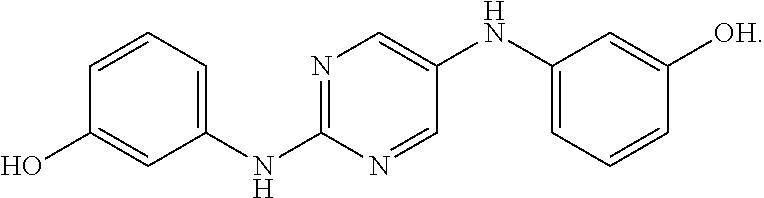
OC1=CC(NC2=NC=C(NC3=CC=CC([OH])=C3)C=N2)=CC=C1
